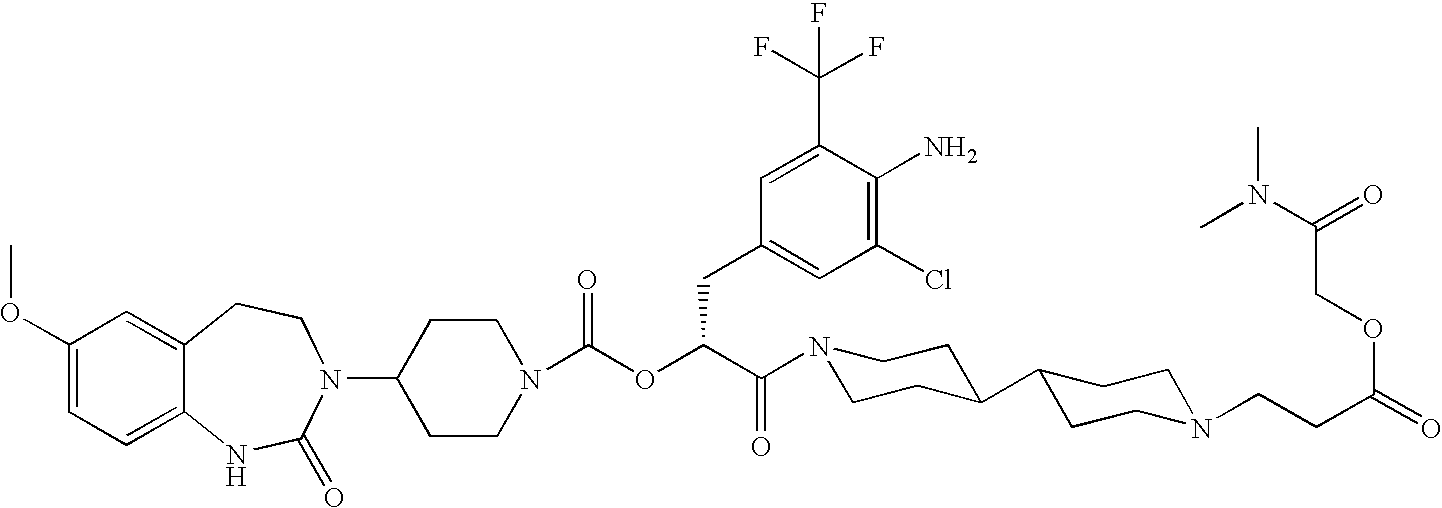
C1(OC)=CC=C2C(=C1)CCN(C1CCN(C(OC(C(N3CCC(C4CCN(CCC(=O)OCC(N(C)C)=O)CC4)CC3)=O)CC3=CC(Cl)=C(N)C(C(F)(F)F)=C3)=O)CC1)C(=O)N2
